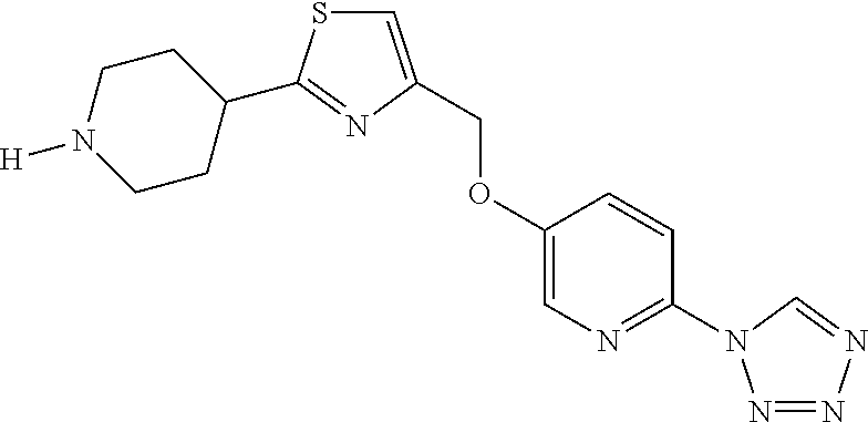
C1=C(COC2=CN=C(N3N=NN=C3)C=C2)N=C(C2CCN([H])CC2)S1
